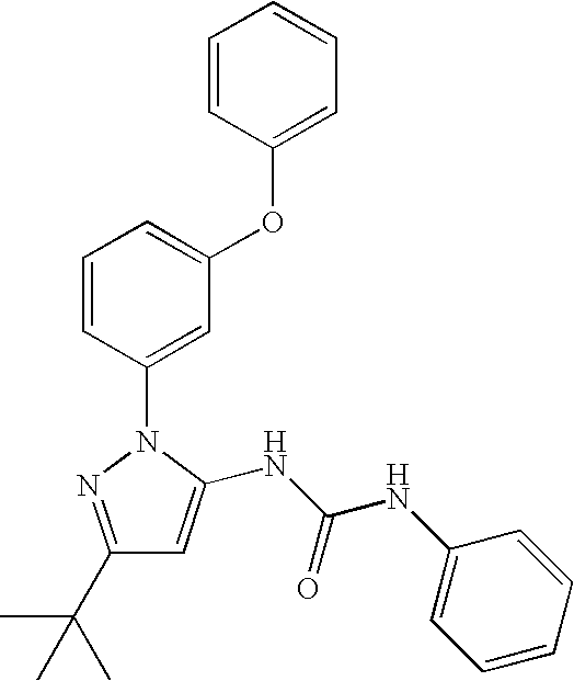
C1=CC(OC2=CC=CC(N3N=C(C(C)(C)C)C=C3NC(NC3=CC=CC=C3)=O)=C2)=CC=C1
